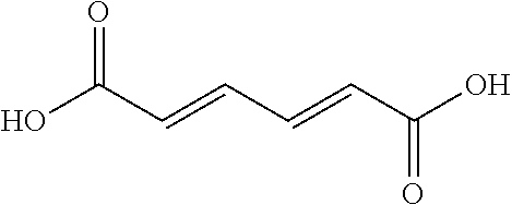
OC(C=CC=CC(O)=O)=O
